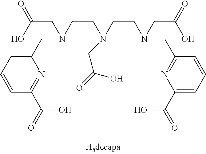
C1=CC=C(CN(CCN(CCN(CC(=O)O)CC2=NC(C(=O)O)=CC=C2)CC(=O)O)CC(=O)O)N=C1C(=O)O
